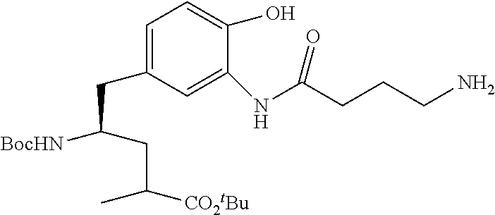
C1=C(CC([BocHN])CC([CO2tBu])C)C=C(NC(CCCN)=O)C(O)=C1
